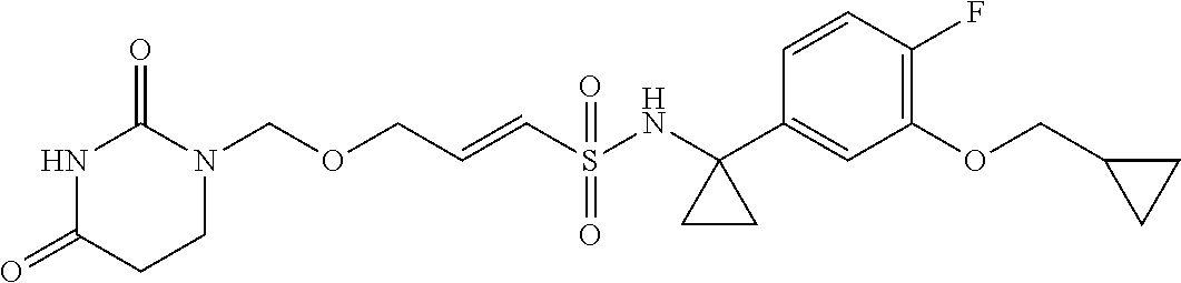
O(CC=CS(NC1(C2=CC(OCC3CC3)=C(F)C=C2)CC1)(=O)=O)CN1C(=O)NC(=O)CC1
